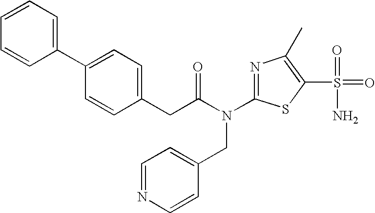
C1=CC=C(C2=CC=C(CC(N(C3=NC(C)=C(S(=O)(N)=O)S3)CC3=CC=NC=C3)=O)C=C2)C=C1
